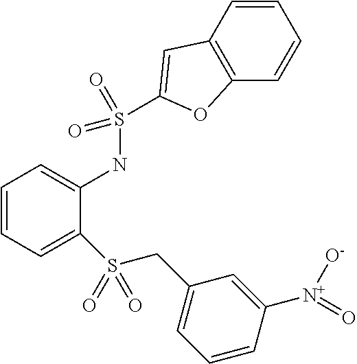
C1=CC=C(S(CC2=CC=CC([N+](=O)[O-])=C2)(=O)=O)C(NS(=O)(=O)C2=CC3=C(C=CC=C3)O2)=C1
